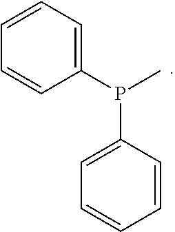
C1(P(C)C2=CC=CC=C2)=CC=CC=C1
